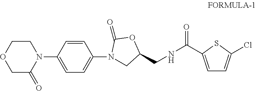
C1COCC(=O)N1C1=CC=C(N2CC(CNC(=O)C3=CC=C(Cl)S3)OC2=O)C=C1
